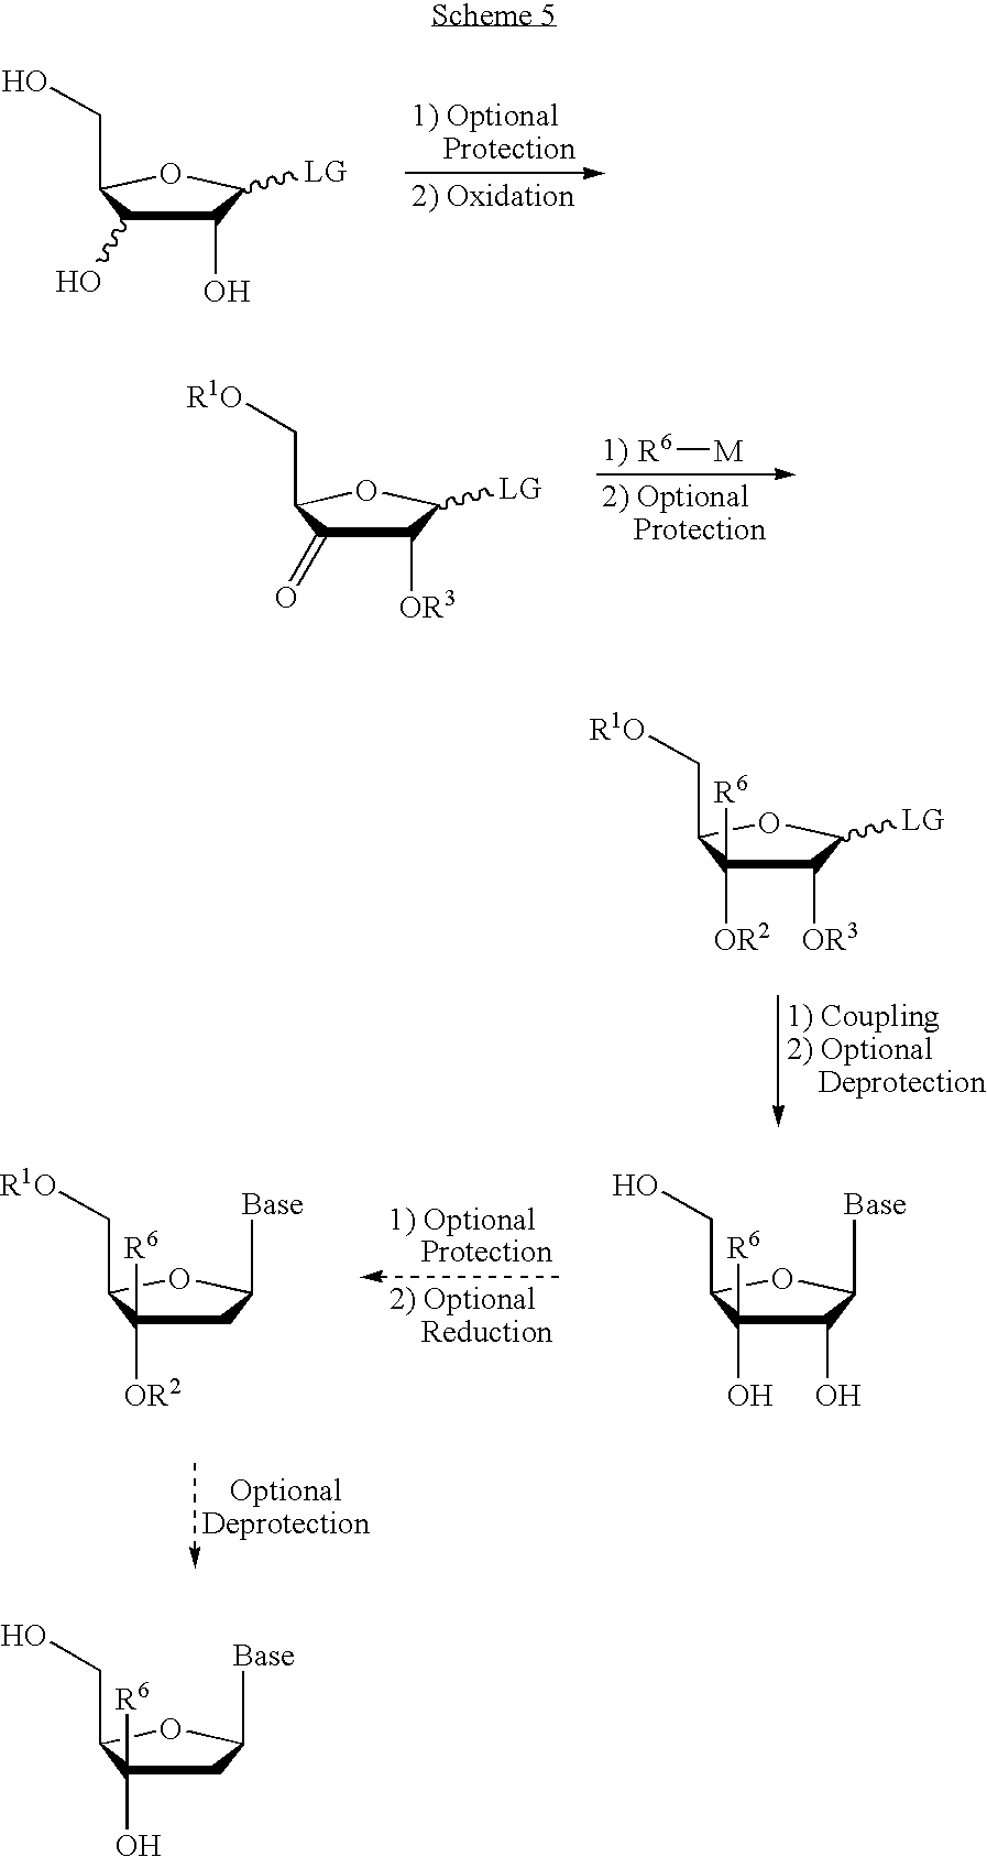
[R6][M].C1([OR3])C(=O)C(C[R1O])OC1[LG].C1([OR3])C([OR2])([R6])C(C[R1O])OC1[LG].C1(O)C(O)([R6])C(CO)OC1[Base].C1C([OR2])([R6])C(C[R1O])OC1[Base].C1(O)C(O)C(CO)OC1[LG].C1C(O)([R6])C(CO)OC1[Base]
